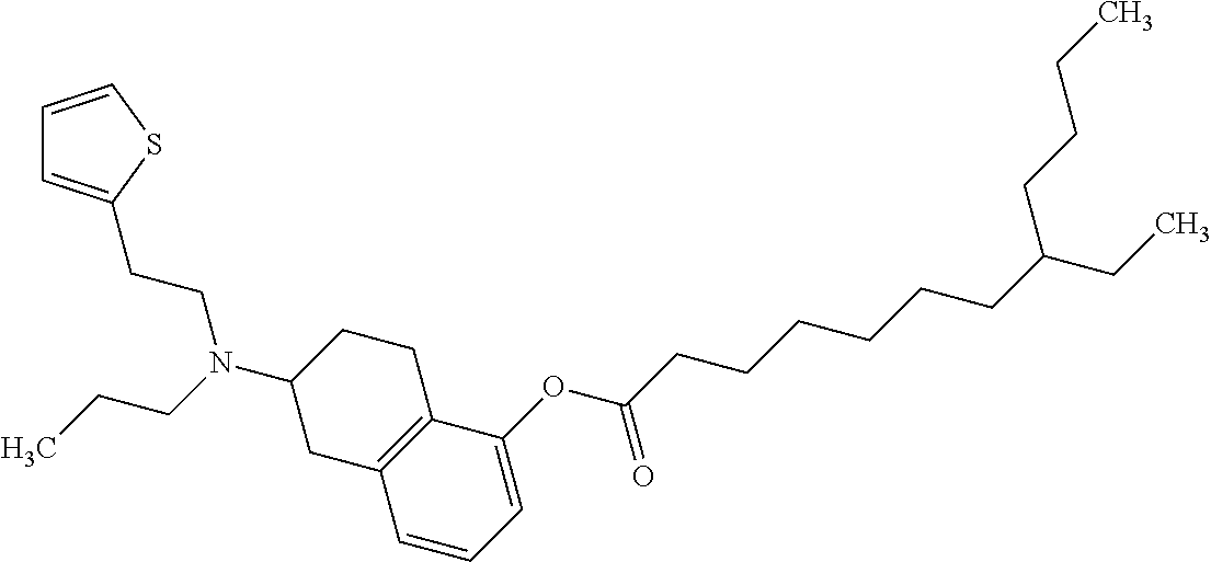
C1(OC(CCCCCCC(CC)CCCC)=O)=CC=CC2=C1CCC(N(CCC)CCC1=CC=CS1)C2
